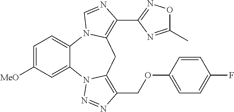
C1=C([MeO])C=C2C(=C1)N1C(=C(C3=NOC(C)=N3)N=C1)CC1=C(COC3=CC=C(F)C=C3)N=NN21
